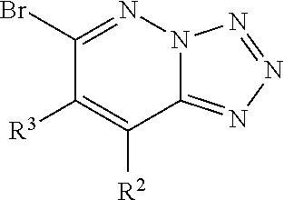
C1(Br)=NN2C(=NN=N2)C([R2])=C1[R3]
